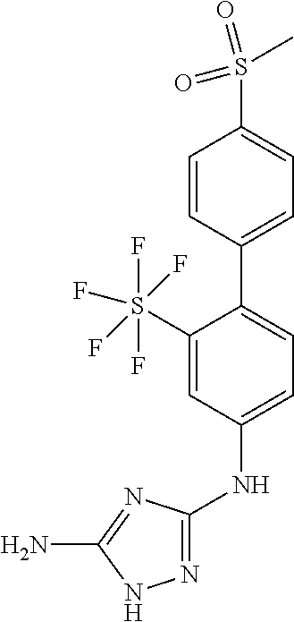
C1=CC(C2=CC=C(NC3=NNC(N)=N3)C=C2S(F)(F)(F)(F)F)=CC=C1S(=O)(C)=O
